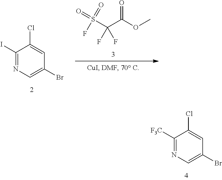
C1(I)=NC=C(Br)C=C1Cl.S(C(C(OC)=O)(F)F)(F)(=O)=O.C1([F3C])=NC=C(Br)C=C1Cl
